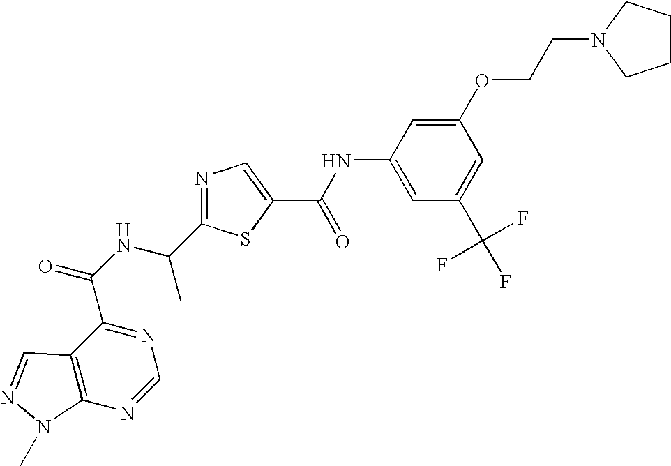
C12=C(C(C(NC(C)C3=NC=C(C(NC4=CC(C(F)(F)F)=CC(OCCN5CCCC5)=C4)=O)S3)=O)=NC=N1)C=NN2C
